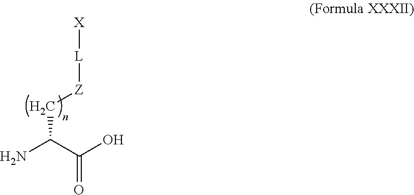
C(C(C(O)=O)N)[Z][L][X]
